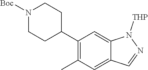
N1([Boc])CCC(C2=C(C)C=C3C(=C2)N([THP])N=C3)CC1
